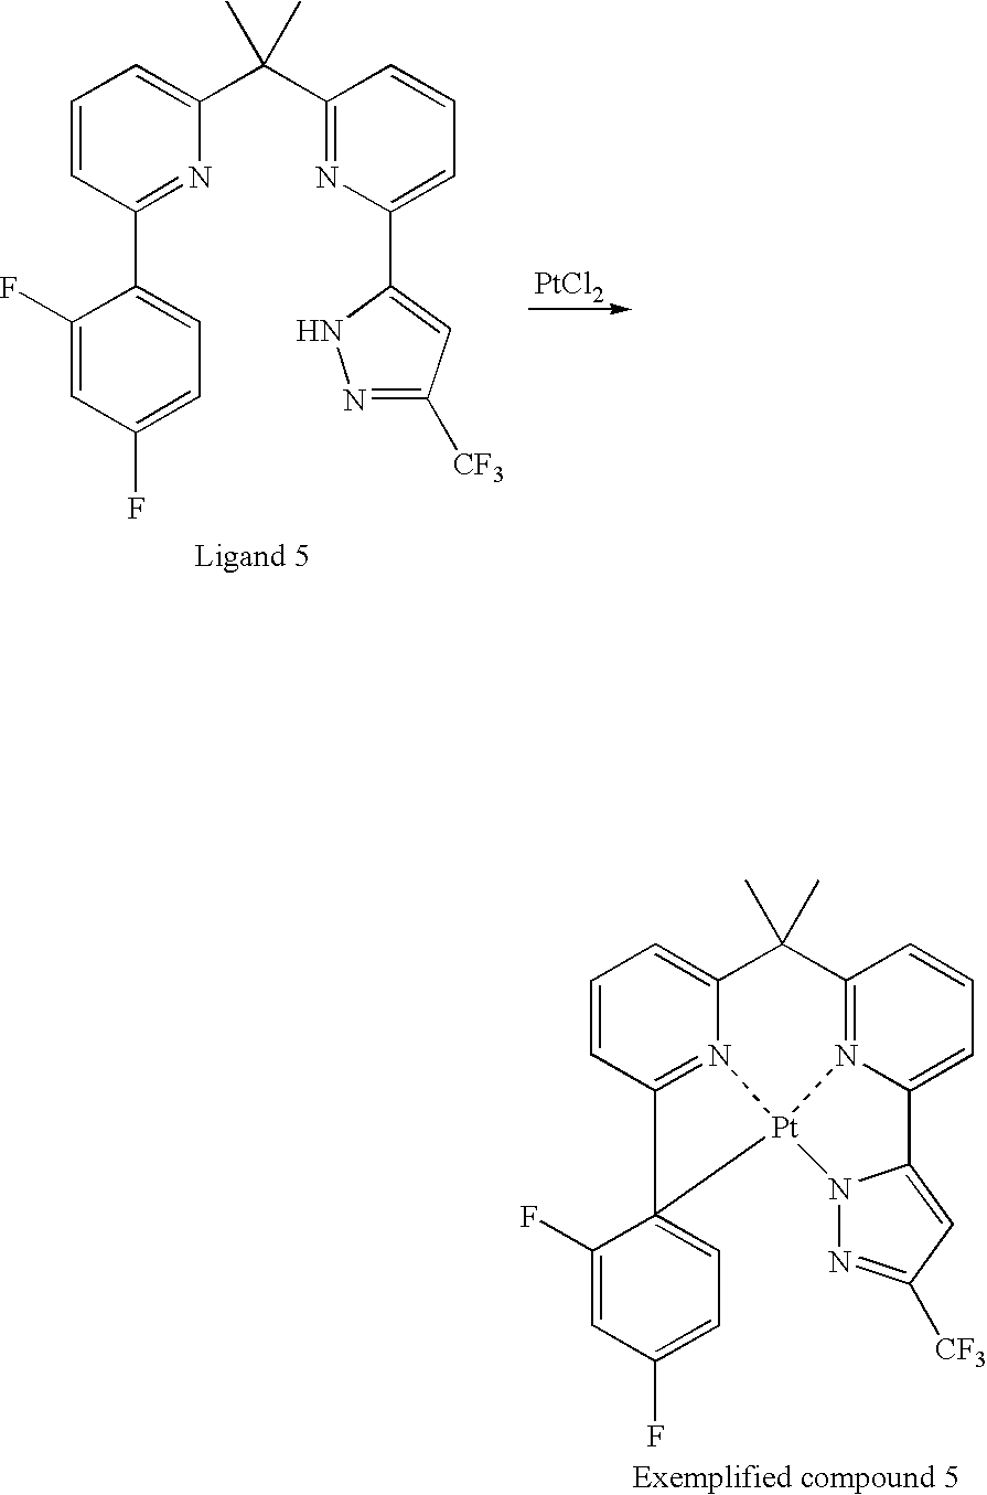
[PtCl2].C1=CC(C2=CC=C(F)C=C2F)=NC(C(C2=NC(C3=CC([CF3])=NN3)=CC=C2)(C)C)=C1.C1=CC2=N3C(=C1)C(C)(C)C1=N4C(=CC=C1)C1=CC([CF3])=NN1[Pt]34C21=CC=C(F)C=C1F
